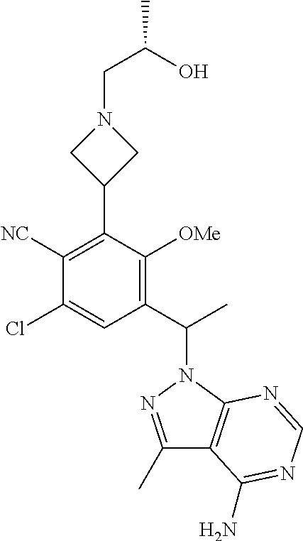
C(C(O)C)N1CC(C2=C([NC])C(Cl)=CC(C(C)N3C4=C(C(C)=N3)C(N)=NC=N4)=C2[OMe])C1
